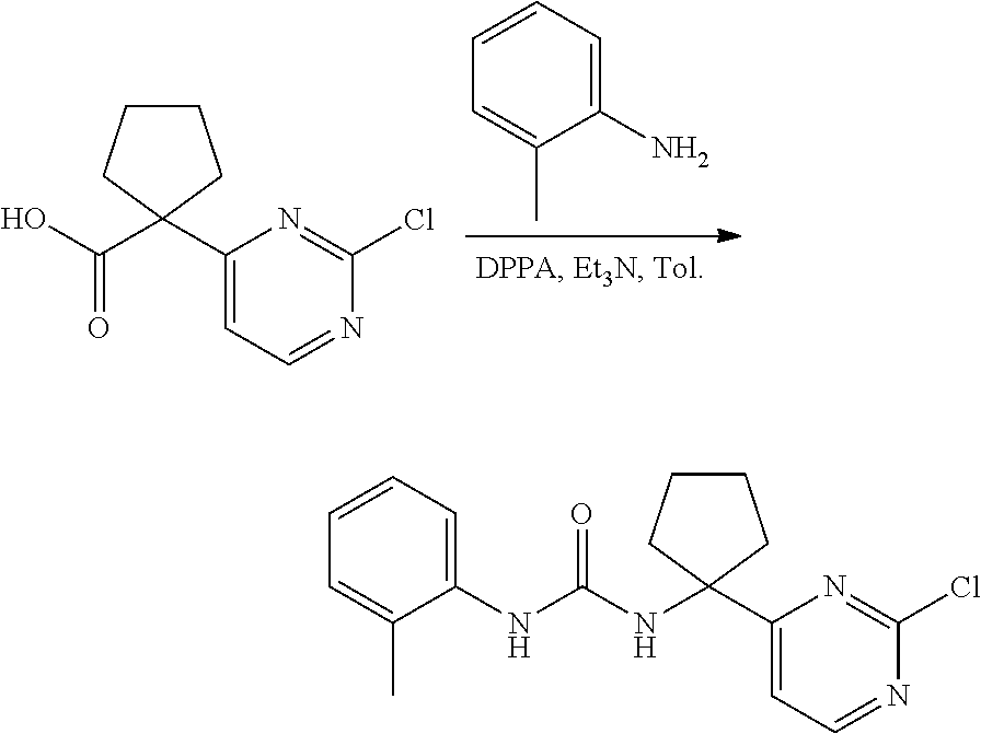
C1CCC(NC(NC2=CC=CC=C2C)=O)(C2=CC=NC(Cl)=N2)C1.NC1=CC=CC=C1C.C1CCC(C2=CC=NC(Cl)=N2)(C(O)=O)C1
